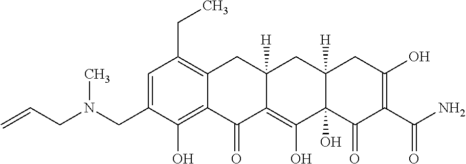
C1=C(CN(CC=C)C)C(O)=C2C(=C1CC)CC1([H])C(=C(O)C3(O)C([H])(C1)CC(O)=C(C(N)=O)C3=O)C2=O
